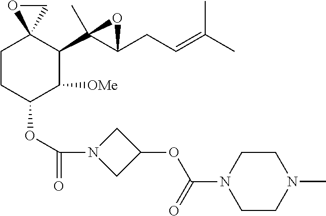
C1CC(OC(=O)N2CC(OC(N3CCN(C)CC3)=O)C2)C([OMe])C(C2(C)C(CC=C(C)C)O2)C12CO2
